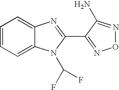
C1=CC=C2C(=C1)N=C(C1=NON=C1N)N2C(F)F
